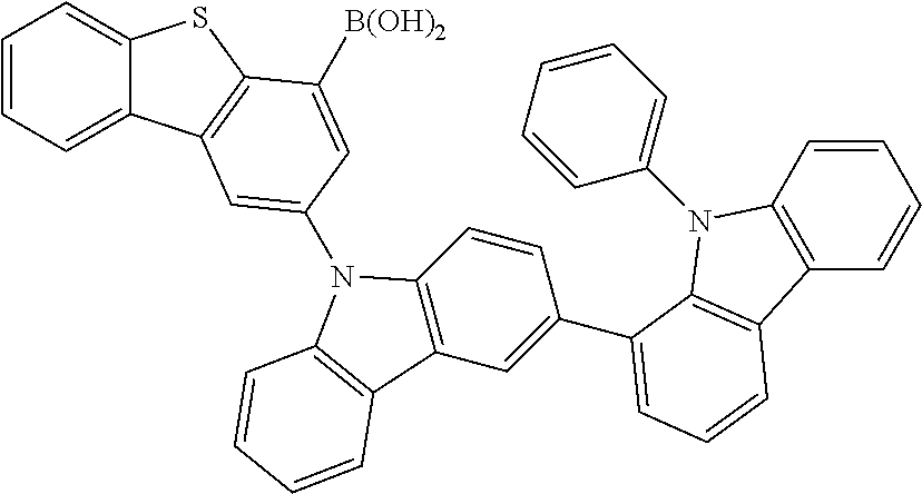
C1=CC=C2C(=C1)SC1=C2C=C(N2C3=C(C=C(C4=CC=CC5=C4N(C4=CC=CC=C4)C4=C5C=CC=C4)C=C3)C3=C2C=CC=C3)C=C1[B(OH)2]
